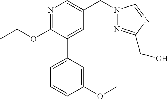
C1(OCC)=NC=C(CN2N=C(CO)N=C2)C=C1C1=CC=CC(OC)=C1
